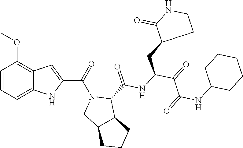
C1=CC=C2C(=C1OC)C=C(C(N1CC3C(C1C(NC(C(C(NC1CCCCC1)=O)=O)CC1CCNC1=O)=O)CCC3)=O)N2
